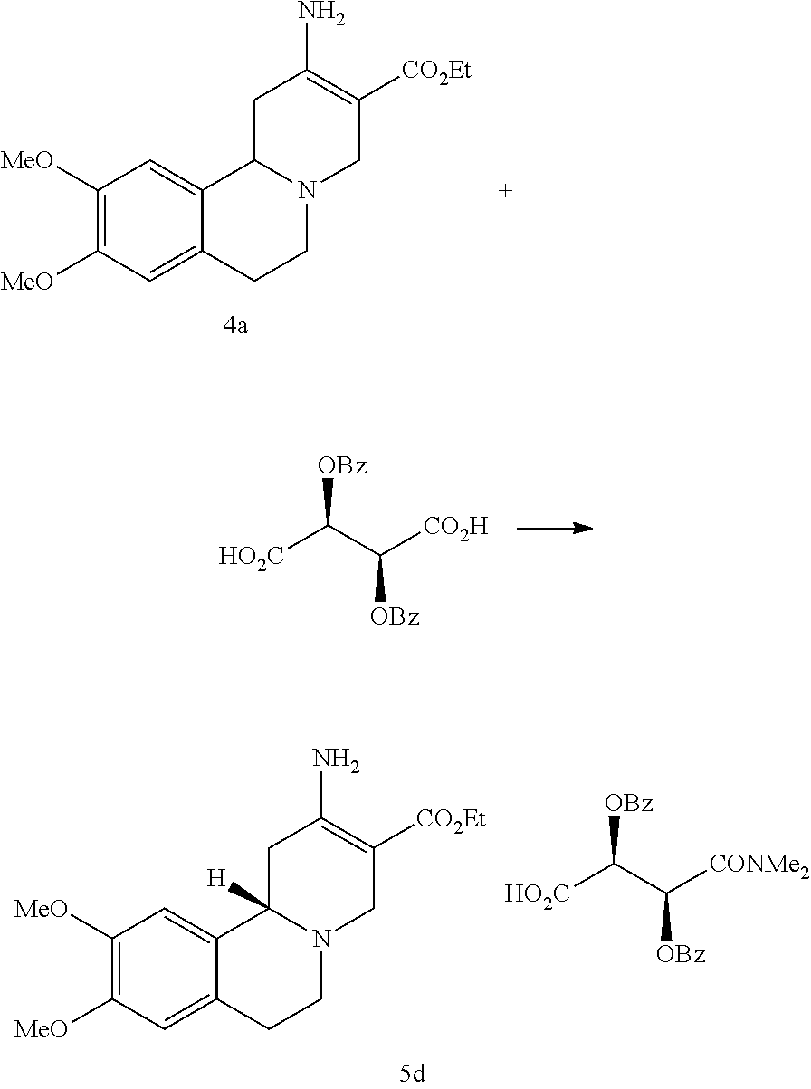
C1([MeO])=C([MeO])C=C2C(=C1)C1N(CC2)CC([CO2Et])=C(N)C1.C([OBz])(C([CO2H])[OBz])[HO2C].C1([MeO])=C([MeO])C=C2C(=C1)C1([H])N(CC2)CC([CO2Et])=C(N)C1.C([OBz])(C([CONMe2])[OBz])[HO2C]
